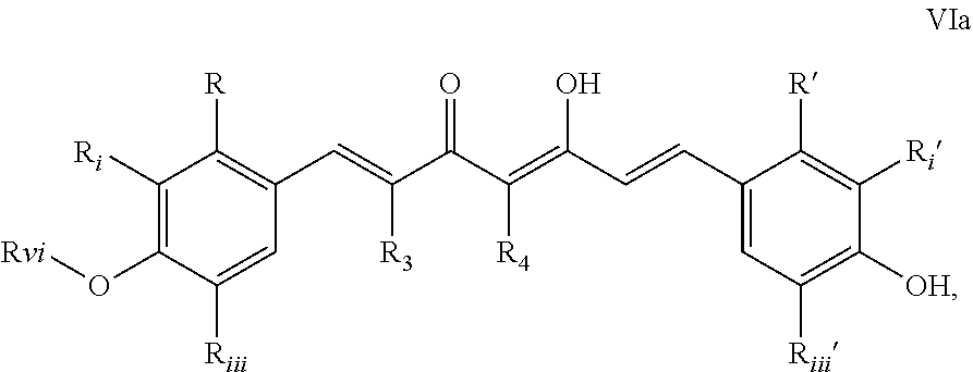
C1([Ri])=C(O[Rvi])C([Riii])=CC(C=C([R3])C(C([R4])=C(C=CC2=CC([Riii])=C([OH])C([Ri])=C2[R])O)=O)=C1[R]
